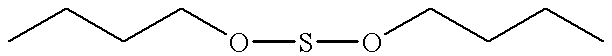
O(SOCCCC)CCCC
